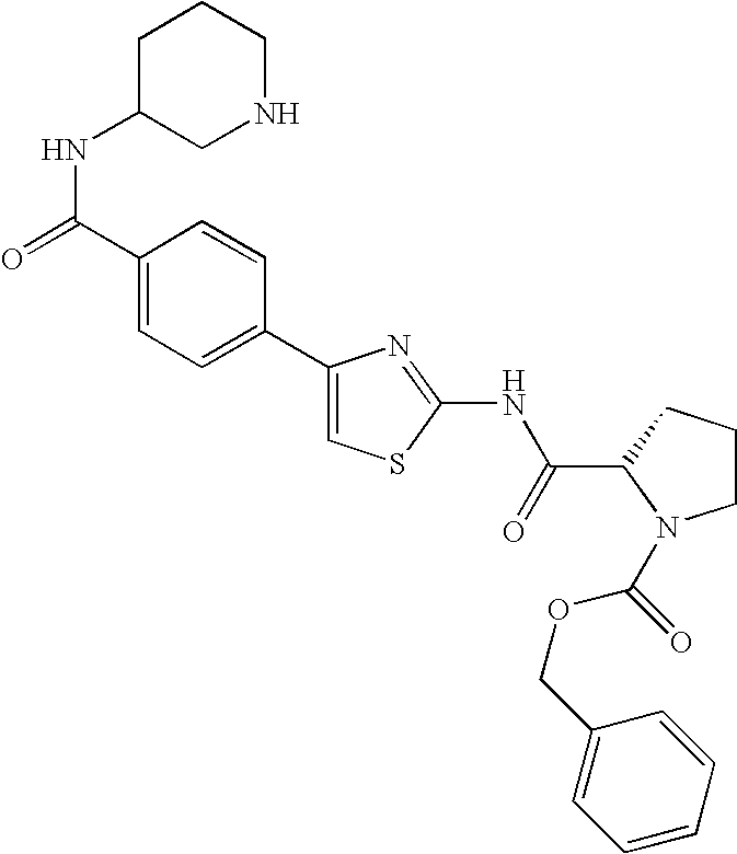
C1(C2=CC=C(C(=O)NC3CNCCC3)C=C2)=CSC(NC(C2N(C(OCC3=CC=CC=C3)=O)CCC2)=O)=N1
